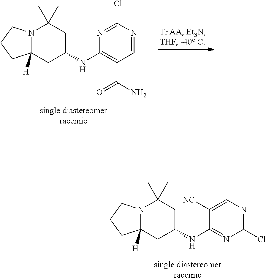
N12C([H])(CC(NC3=C(C(N)=O)C=NC(Cl)=N3)CC1(C)C)CCC2.N12C([H])(CC(NC3=NC(Cl)=NC=C3[NC])CC1(C)C)CCC2
